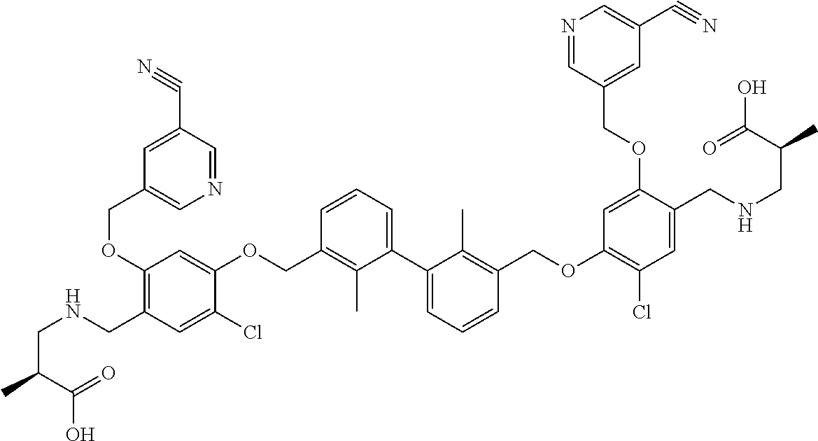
C1(OCC2=CN=CC(C#N)=C2)=C(CNCC(C(=O)O)C)C=C(Cl)C(OCC2=C(C)C(C3=CC=CC(COC4=C(Cl)C=C(CNCC(C)C(=O)O)C(OCC5=CC(C#N)=CN=C5)=C4)=C3C)=CC=C2)=C1
